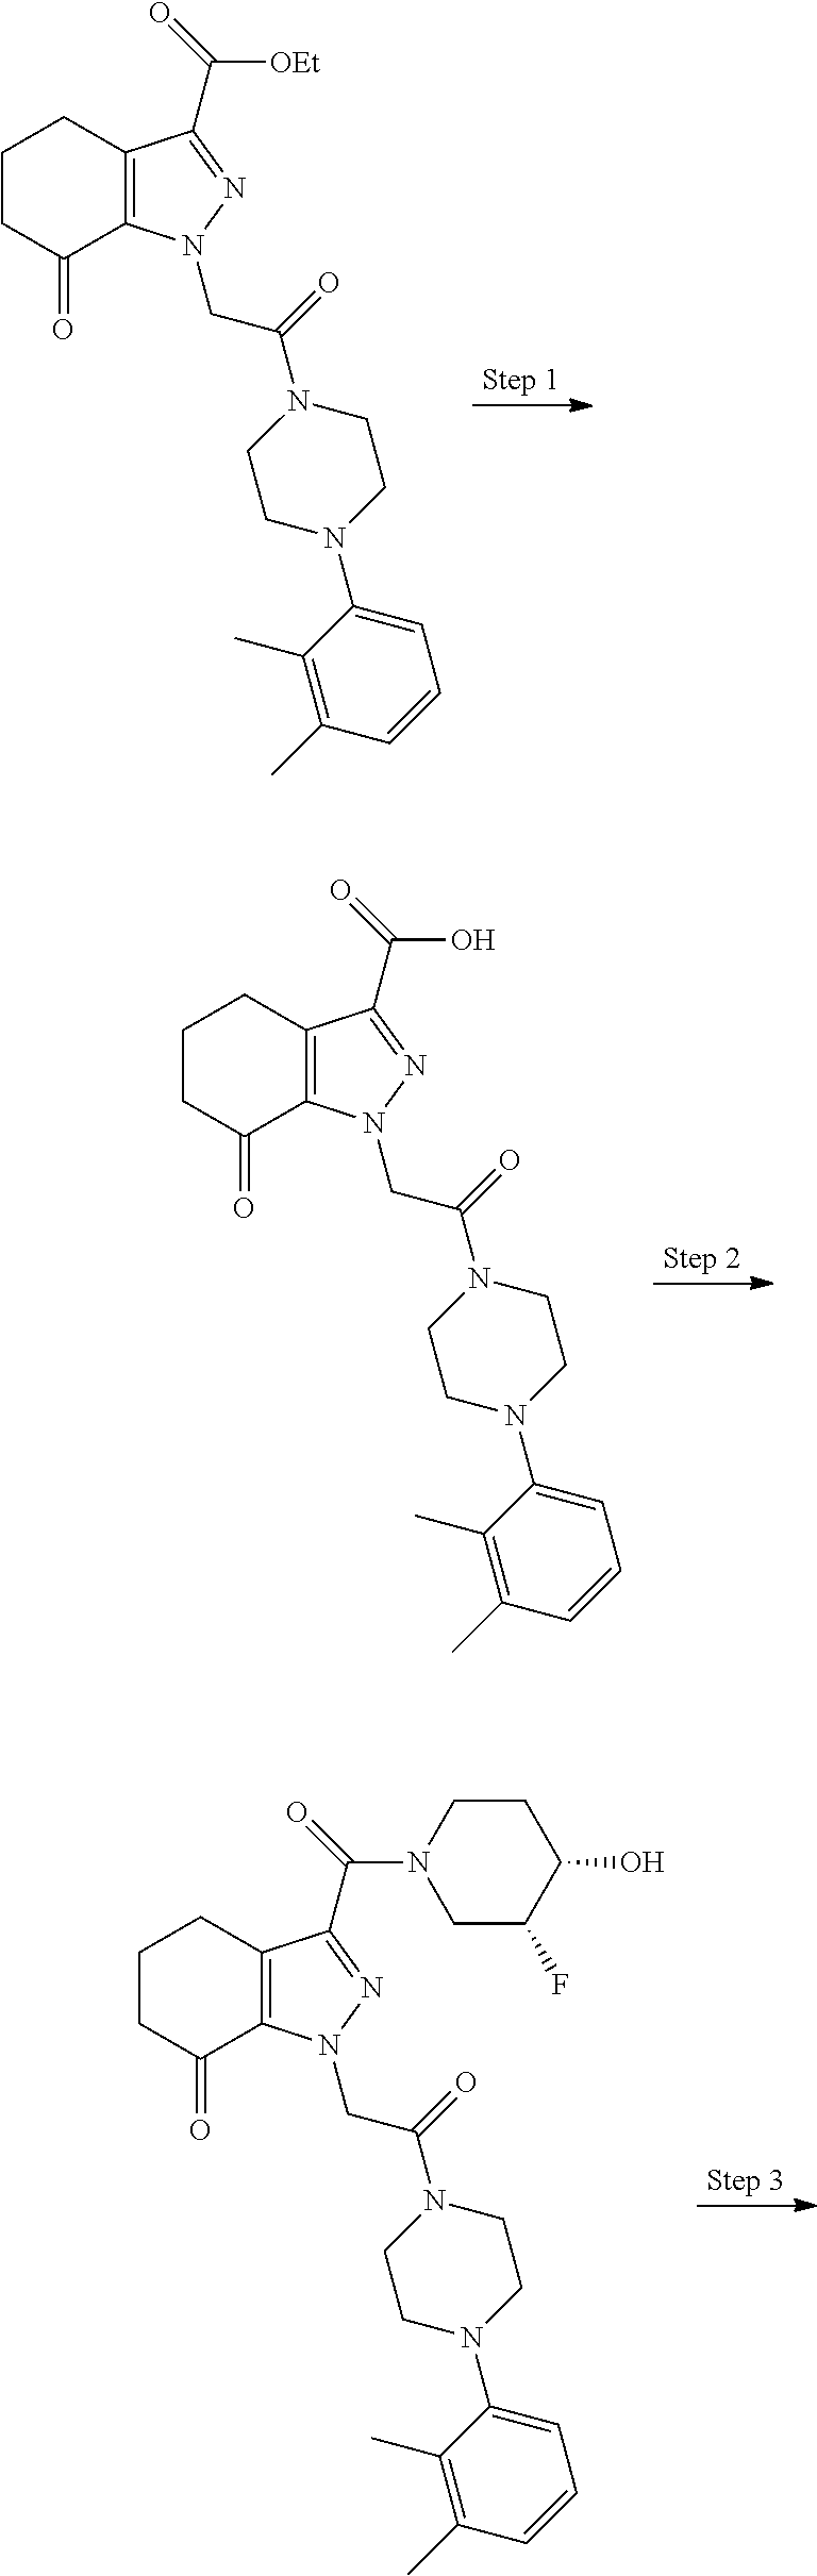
C1CC(=O)C2=C(C1)C(C([OEt])=O)=NN2CC(=O)N1CCN(C2=CC=CC(C)=C2C)CC1.C1CC(=O)C2=C(C1)C(C(O)=O)=NN2CC(=O)N1CCN(C2=CC=CC(C)=C2C)CC1.C1CC(=O)C2=C(C1)C(C(N1CC(F)C(O)CC1)=O)=NN2CC(=O)N1CCN(C2=CC=CC(C)=C2C)CC1
